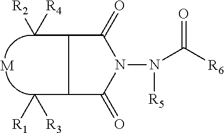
C(C1C(=O)N(N(C([R6])=O)[R5])C(=O)C1C([R3])[R1])([R2])[R4].[M]
